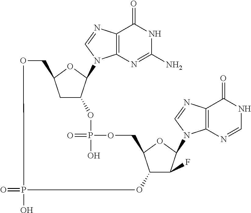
C12=C(N=CN1C1C3CC(O1)COP(O)(=O)OC1C(F)C(N4C5=C(C(=O)NC=N5)N=C4)OC1COP(=O)(O)O3)C(=O)NC(N)=N2
